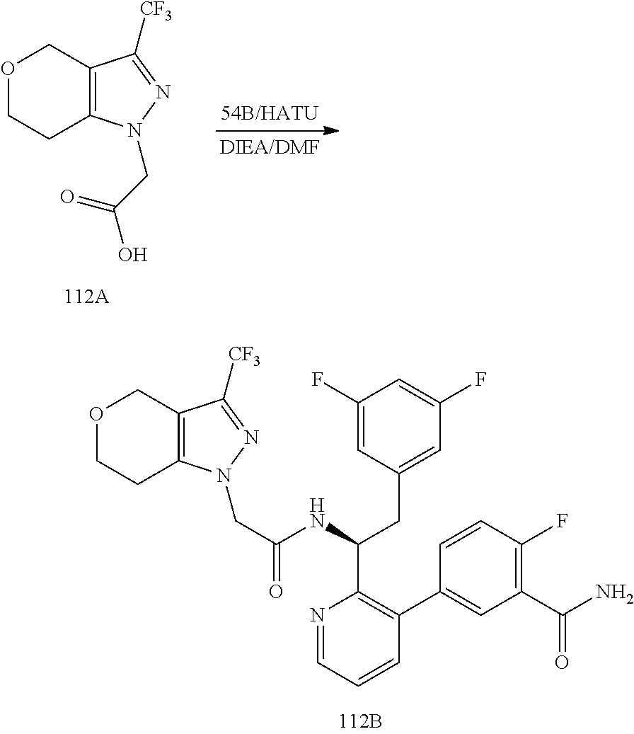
O1CCC2=C(C([CF3])=NN2CC(=O)O)C1.O1CCC2=C(C1)C([CF3])=NN2CC(NC(C1=C(C2=CC(C(N)=O)=C(F)C=C2)C=CC=N1)CC1=CC(F)=CC(F)=C1)=O
